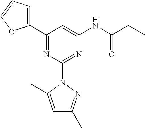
C1(C2=CC=CO2)=NC(N2C(C)=CC(C)=N2)=NC(NC(CC)=O)=C1
